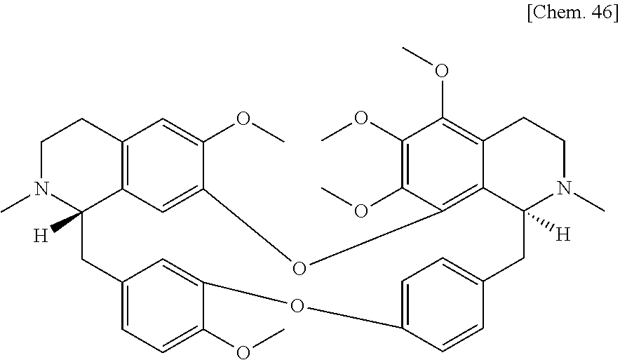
C12=C3C=C(C(OC)=C1)OC1=C4C([H])(CC5=CC=C(C=C5)OC5=CC(=CC=C5OC)CC3([H])N(C)CC2)N(C)CCC4=C(OC)C(OC)=C1OC
